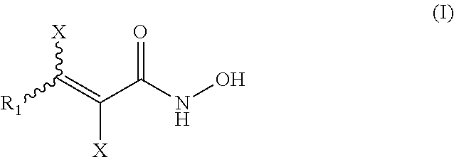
[X]C(=C(C(NO)=O)[X])[R1]
